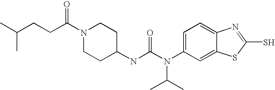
C(CC(N1CCC(NC(N(C2=CC=C3C(=C2)SC(S)=N3)C(C)C)=O)CC1)=O)C(C)C
